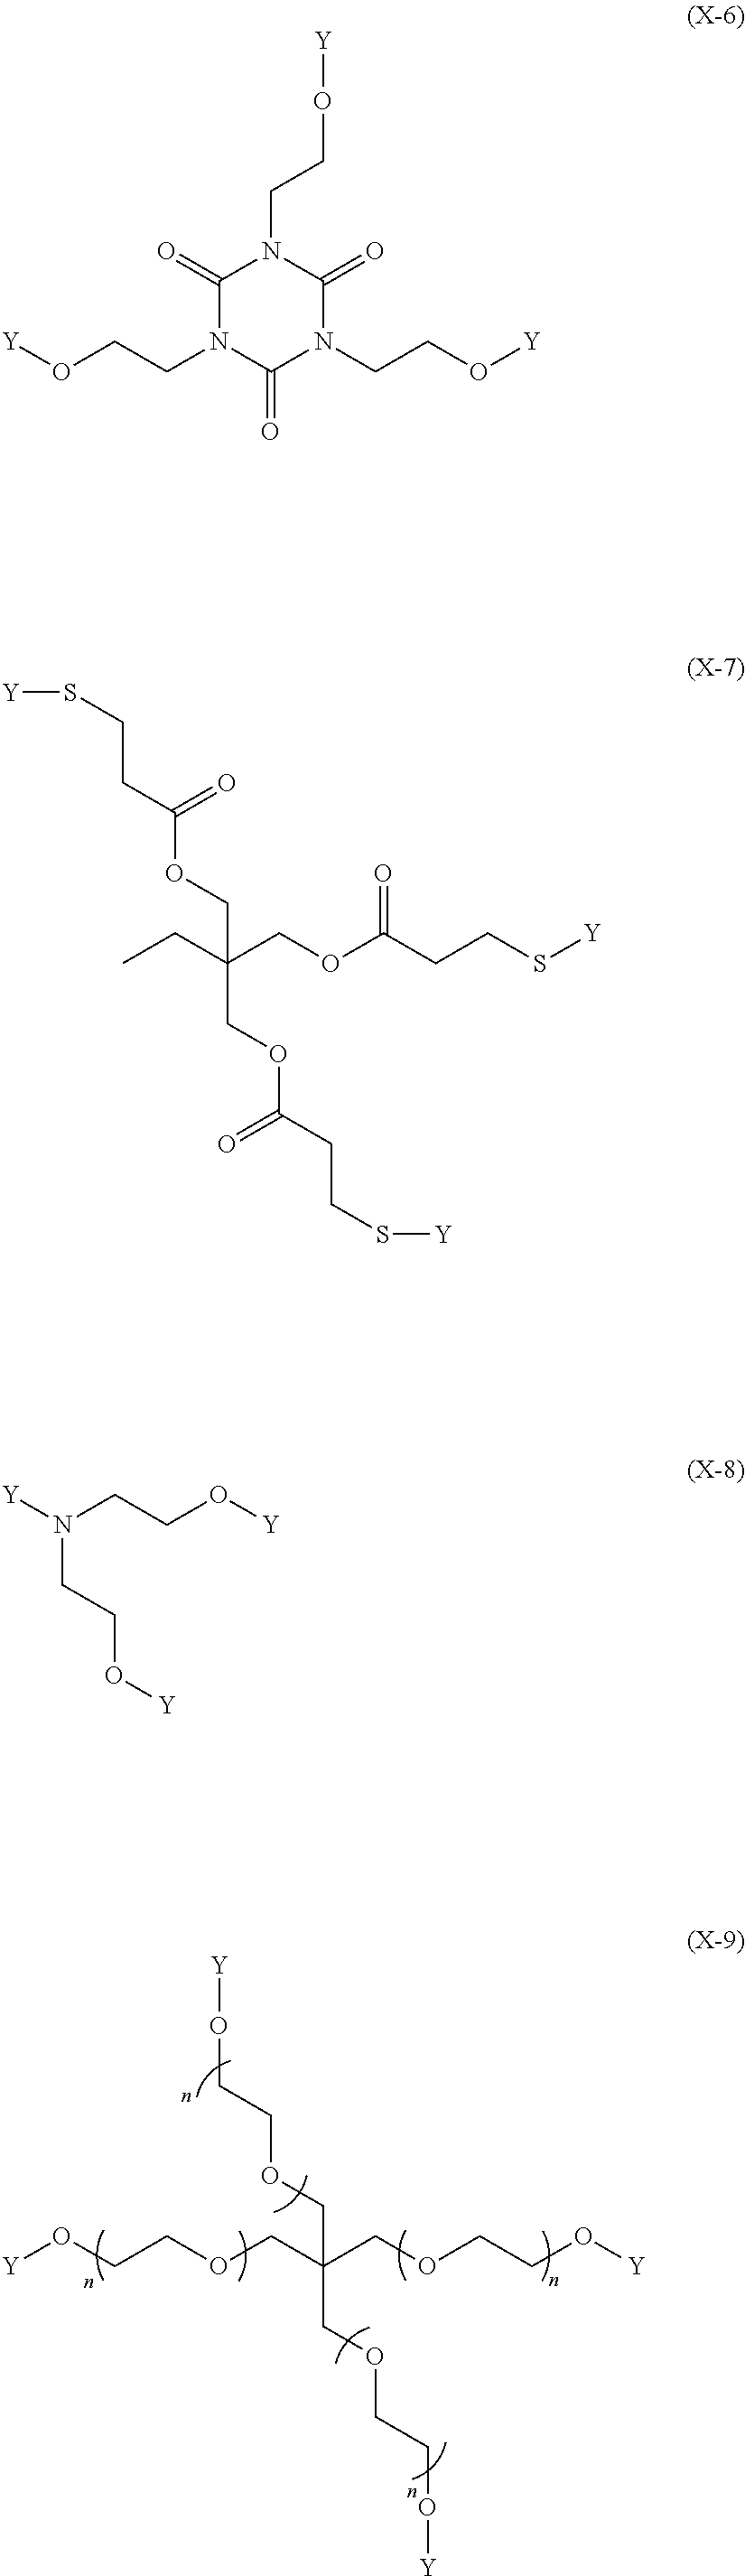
CCC(COC(CCS[Y])=O)(COC(CCS[Y])=O)COC(CCS[Y])=O.O(CC(COCCO[Y])(COCCO[Y])COCCO[Y])CCO[Y].C1(=O)N(CCO[Y])C(=O)N(CCO[Y])C(=O)N1CCO[Y].[Y]N(CCO[Y])CCO[Y]
